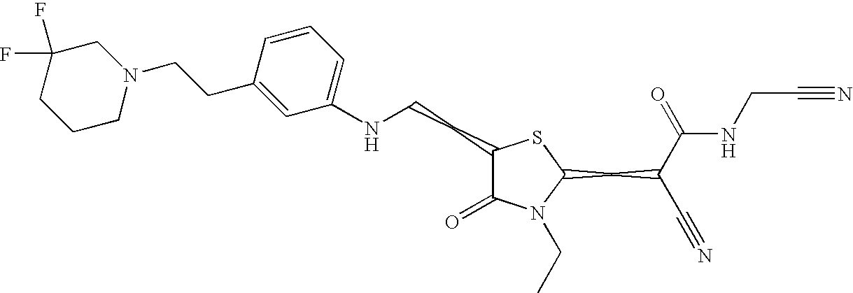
C1(NCCC2C(=O)N(CC)C(CC(C#N)C(=O)NCC#N)S2)=CC=CC(CCN2CC(F)(F)CCC2)=C1
